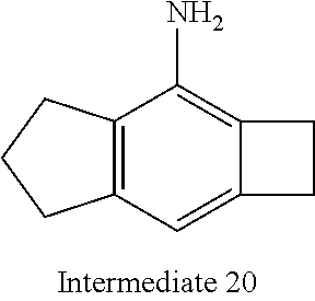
C12=CC3=C(C(N)=C1CC2)CCC3
